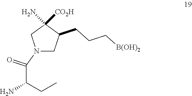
N1(C(C(N)CC)=O)CC(CCC[B(OH)2])C([CO2H])(N)C1
